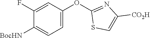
C1(OC2=CC=C([BocHN])C(F)=C2)=NC([CO2H])=CS1
